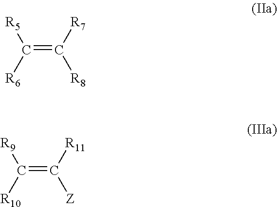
C(=C([R7])[R8])([R6])[R5].C(=C([R11])[Z])([R10])[R9]
